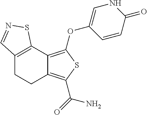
C12=C(OC3=CNC(=O)C=C3)SC(C(=O)N)=C1CCC1=C2SN=C1
